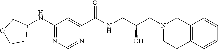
C1(NC2COCC2)=NC=NC(C(NCC(CN2CCC3=C(C2)C=CC=C3)O)=O)=C1
